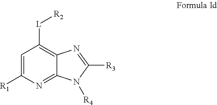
C1=C([R1])N=C2C(=C1[L][R2])N=C([R3])N2[R4]
